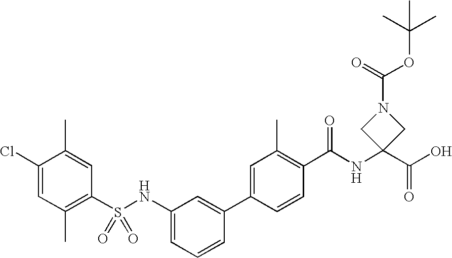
C1(S(NC2=CC=CC(C3=CC(C)=C(C(NC4(C(O)=O)CN(C(=O)OC(C)(C)C)C4)=O)C=C3)=C2)(=O)=O)=C(C)C=C(Cl)C(C)=C1
